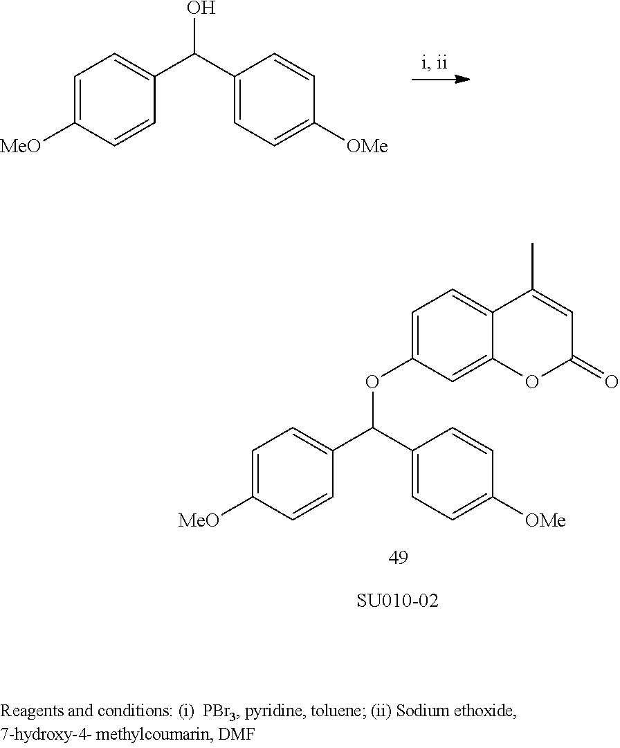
C1=C([MeO])C=CC(C(C2=CC=C([OMe])C=C2)OC2=CC=C3C(=C2)OC(=O)C=C3C)=C1.C1=C([MeO])C=CC(C(C2=CC=C([OMe])C=C2)O)=C1
